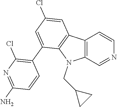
C12=C(C=NC=C1)N(CC1CC1)C1=C2C=C(Cl)C=C1C1=C(Cl)N=C(N)C=C1
